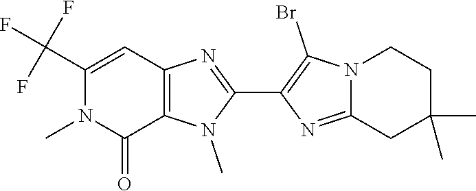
N1(C)C(C2=C(Br)N3C(=N2)CC(C)(C)CC3)=NC2=C1C(=O)N(C)C(C(F)(F)F)=C2
